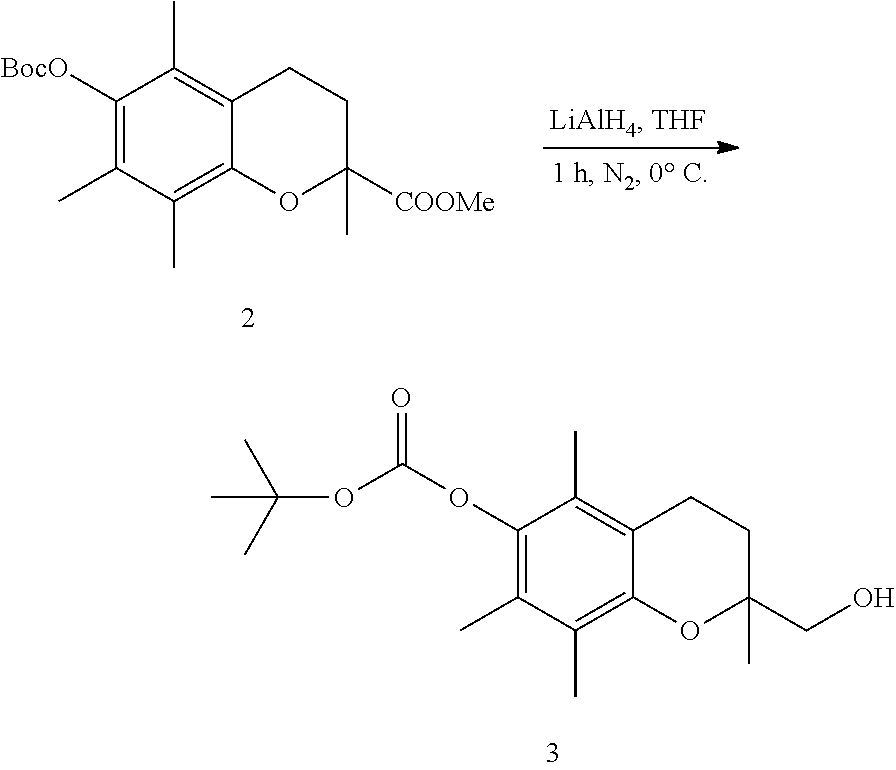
C1([BocO])=C(C)C(C)=C2C(=C1C)CCC([COOMe])(C)O2.C1(OC(OC(C)(C)C)=O)=C(C)C(C)=C2C(=C1C)CCC(CO)(C)O2
